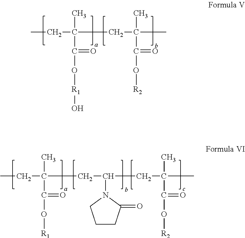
CCC(C)(C(O[R1]O)=O)CC(C)(C)C(O[R2])=O.CCC(C)(C(O[R1])=O)CC(CC(C)(C)C(O[R2])=O)N1CCCC1=O
